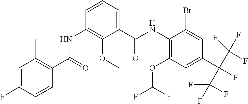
N(C1=C(OC(F)F)C=C(C(F)(C(F)(F)F)C(F)(F)F)C=C1Br)C(C1=CC=CC(NC(C2=C(C)C=C(F)C=C2)=O)=C1OC)=O
